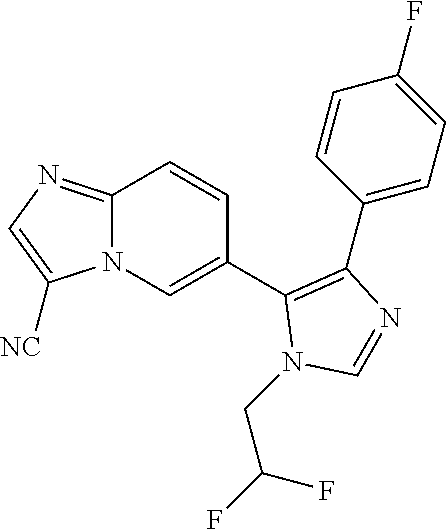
C1(C2=C(C3=CC=C(F)C=C3)N=CN2CC(F)F)=CN2C(=NC=C2[NC])C=C1
